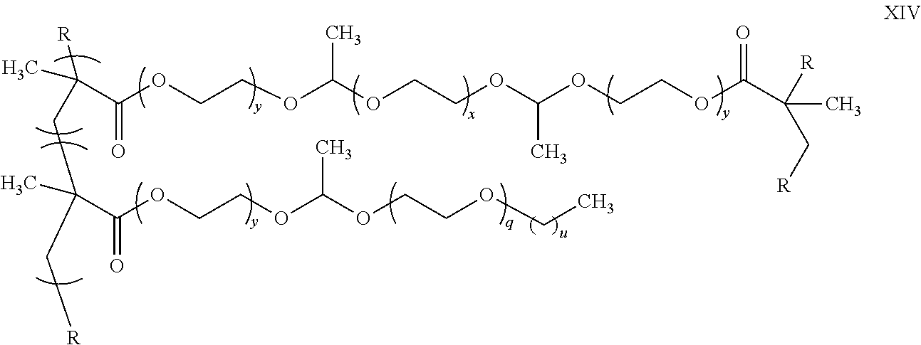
C(C(OCCOC(OCCOC(OCCOC(C(C)([R])C[R])=O)C)C)=O)([R])(CC(C(OCCOC(OCCOCC)C)=O)(C[R])C)C
